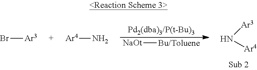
[Pd2(dba)3/P(t-Bu)3].[NaOt][Bu/Toluene].N([Ar3])[Ar4].Br[Ar3].[Ar4]N
